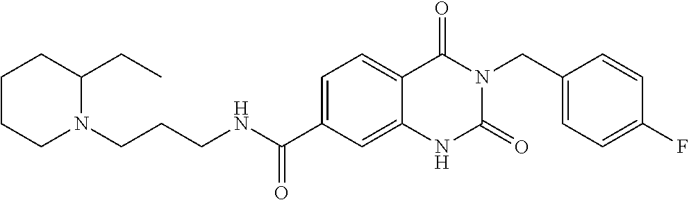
C1CCN(CCCNC(C2=CC=C3C(=C2)NC(=O)N(CC2=CC=C(F)C=C2)C3=O)=O)C(CC)C1
